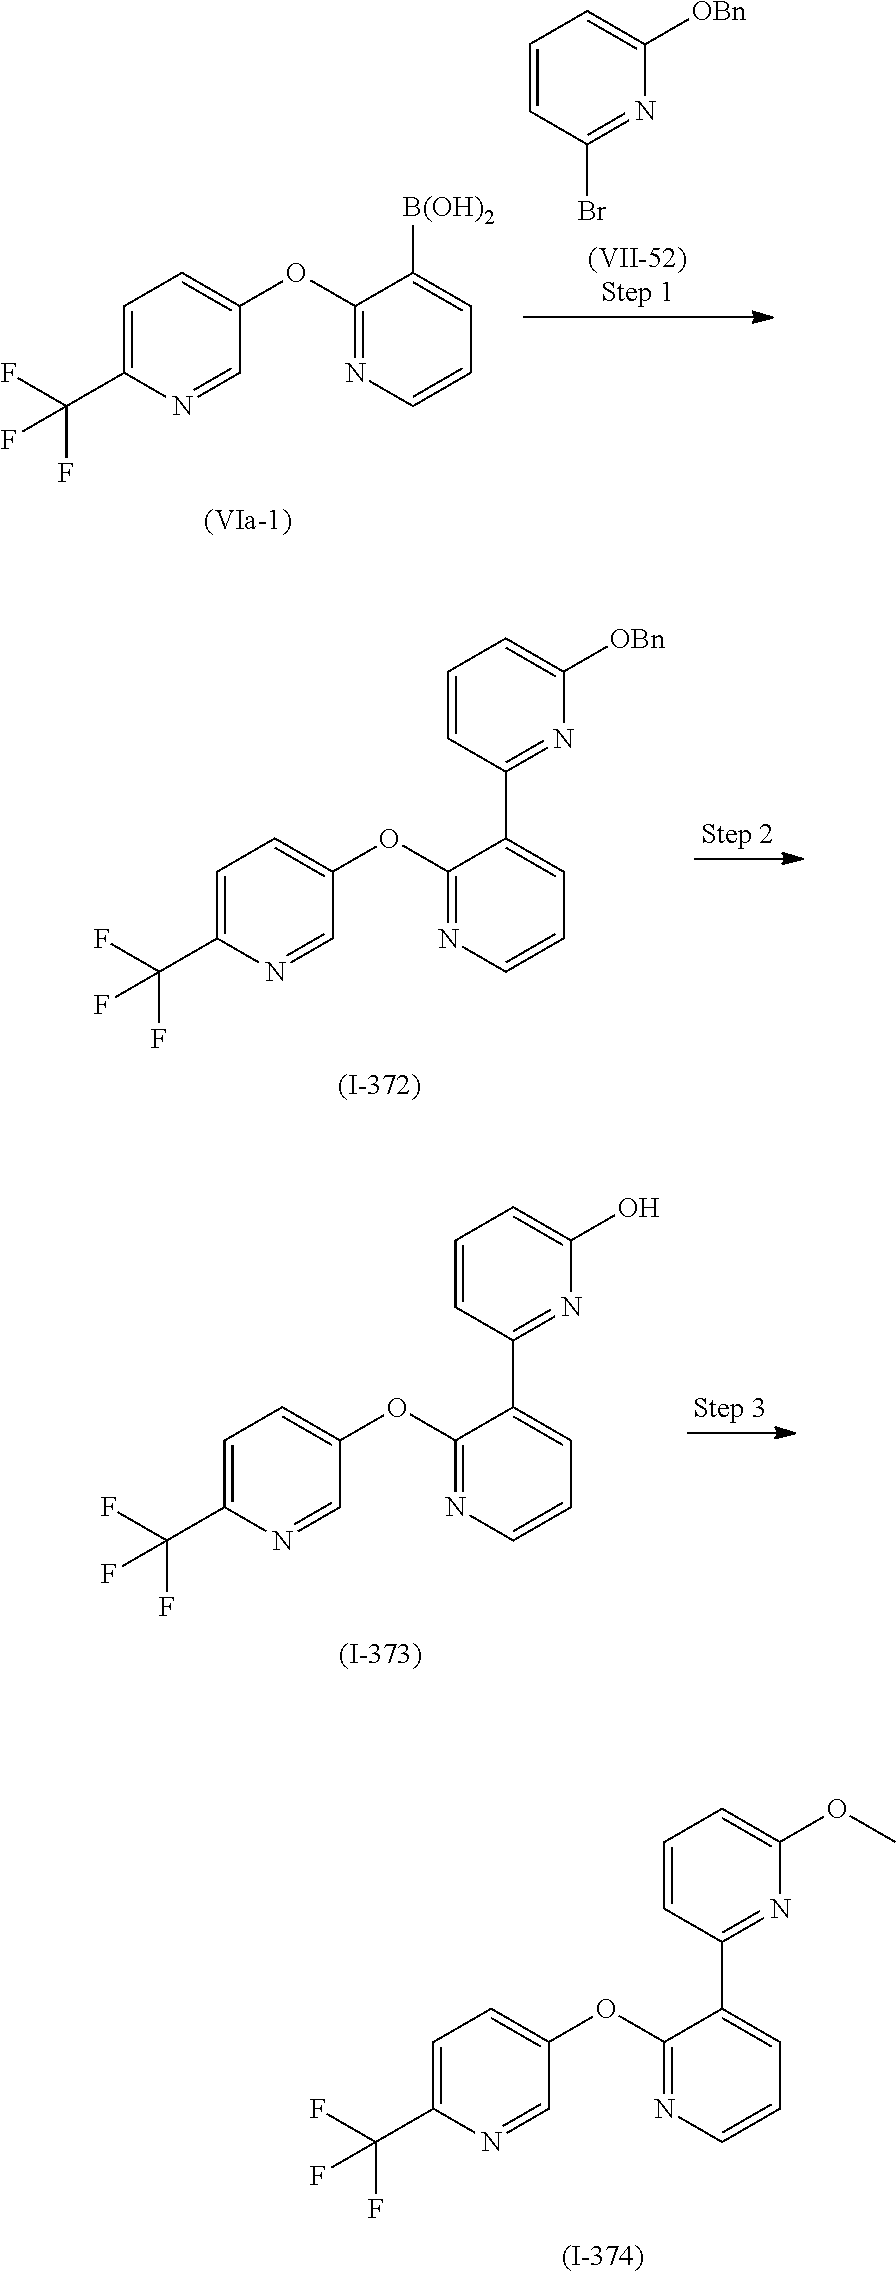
C1=CC(Br)=NC([OBn])=C1.C1=C(C(F)(F)F)N=CC(OC2=NC=CC=C2[B(OH)2])=C1.C1=C(C(F)(F)F)N=CC(OC2=NC=CC=C2C2=NC([OBn])=CC=C2)=C1.C1=C(C(F)(F)F)N=CC(OC2=NC=CC=C2C2=NC(O)=CC=C2)=C1.C1=C(C(F)(F)F)N=CC(OC2=NC=CC=C2C2=NC(OC)=CC=C2)=C1
